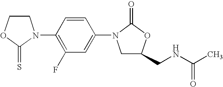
C1COC(=S)N1C1=C(F)C=C(N2CC(CNC(C)=O)OC2=O)C=C1
